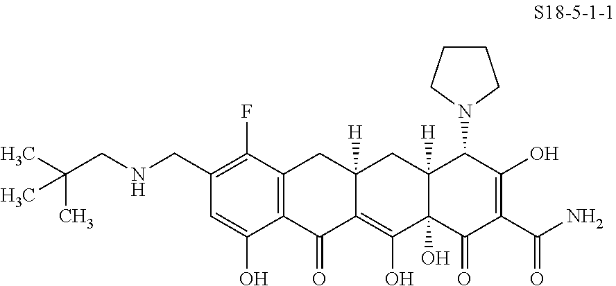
C1(CNCC(C)(C)C)=C(F)C2=C(C(O)=C1)C(=O)C1=C(O)C3(O)C([H])(CC1([H])C2)C(N1CCCC1)C(O)=C(C(N)=O)C3=O
